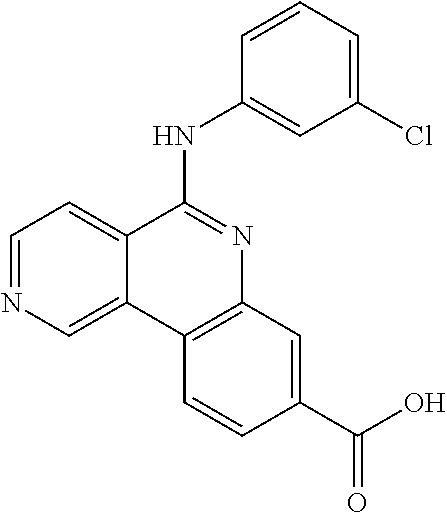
C1=NC=C2C(=C1)C(NC1=CC(Cl)=CC=C1)=NC1=C2C=CC(C(O)=O)=C1
